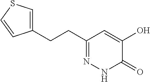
C1(CCC2=NNC(=O)C(O)=C2)=CSC=C1
